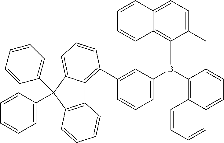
C1(B(C2=C3C(=CC=C2C)C=CC=C3)C2=CC=CC(C3=C4C5=C(C(C6=CC=CC=C6)(C6=CC=CC=C6)C4=CC=C3)C=CC=C5)=C2)=C2C(=CC=C1C)C=CC=C2
